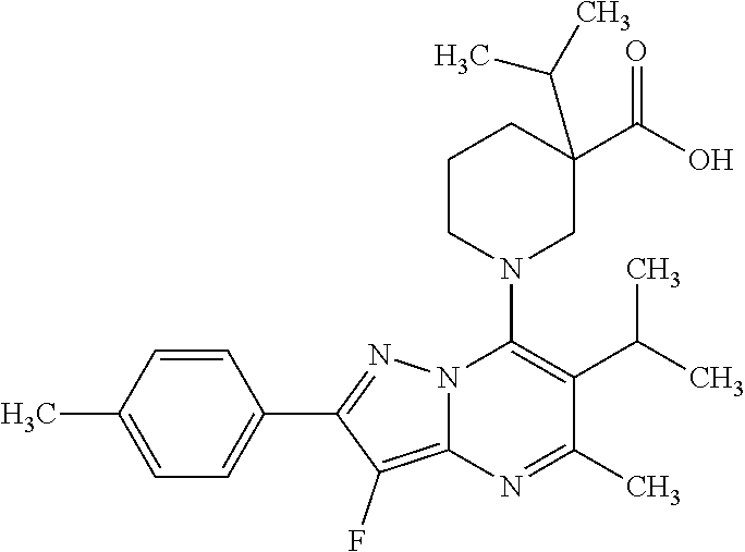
C1=CC(C)=CC=C1C1=NN2C(=C1F)N=C(C)C(C(C)C)=C2N1CC(C(O)=O)(C(C)C)CCC1
